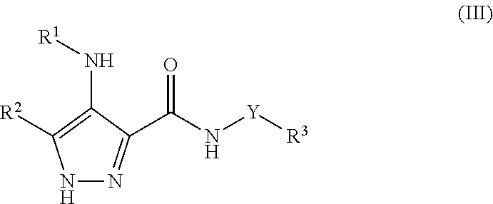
N1N=C(C(=O)N[Y][R3])C(N[R1])=C1[R2]
